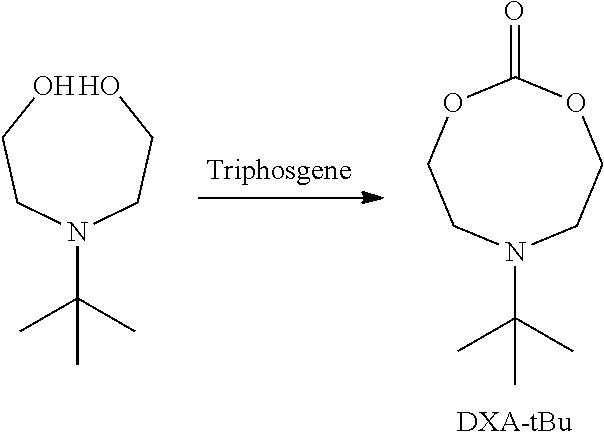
O=C1OCCN(C(C)(C)C)CCO1.[DXA-tBu].OCCN(CCO)C(C)(C)C
